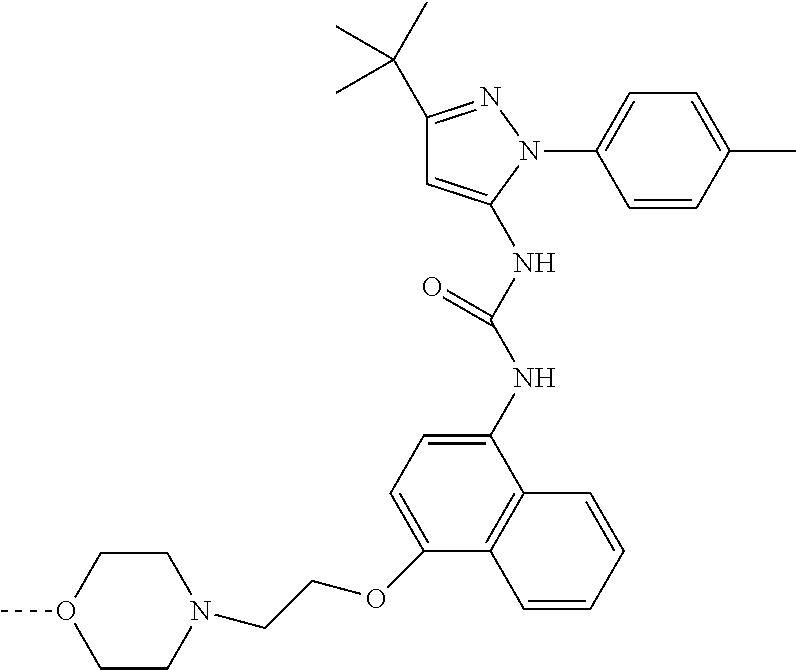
C1=CC(C)=CC=C1N1N=C(C(C)(C)C)C=C1NC(NC1=CC=C(OCCN2CCO(C)CC2)C2=C1C=CC=C2)=O
